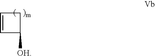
C1=CC([OH])C1
